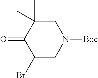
C1C(C)(C)C(=O)C(Br)CN1[Boc]
